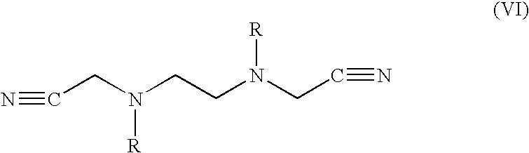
C(CN(CCN(CC#N)[R])[R])#N
